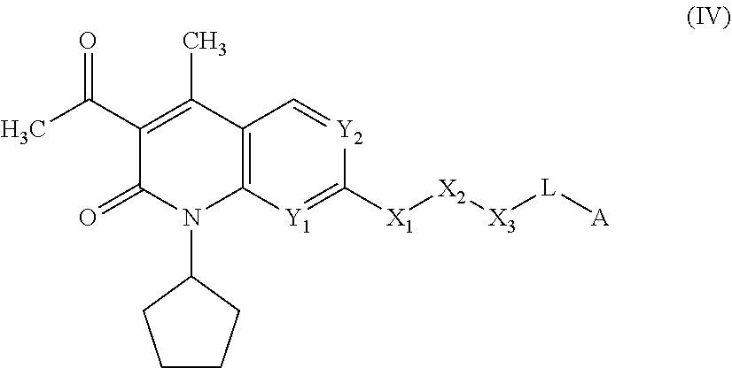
C12=C([Y1]=C([X1][X2][X3][L][A])[Y2]=C1)N(C1CCCC1)C(=O)C(C(=O)C)=C2C
